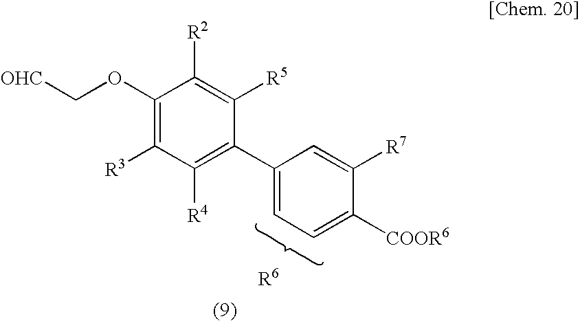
C1(OC[OHC])=C([R3])C([R4])=C(C2=CC=C([COOR6])C([R7])=C2)C([R5])=C1[R2]
